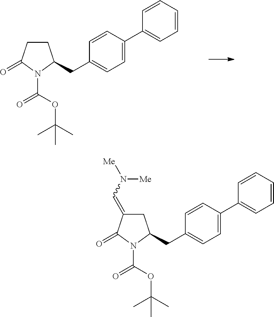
C1C(=CN([Me])[Me])C(=O)N(C(OC(C)(C)C)=O)C1CC1=CC=C(C2=CC=CC=C2)C=C1.C1CC(=O)N(C(OC(C)(C)C)=O)C1CC1=CC=C(C2=CC=CC=C2)C=C1
